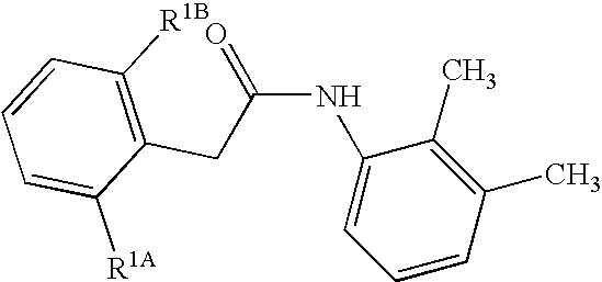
C(NC1=CC=CC(C)=C1C)(=O)CC1=C([R1B])C=CC=C1[R1A]
